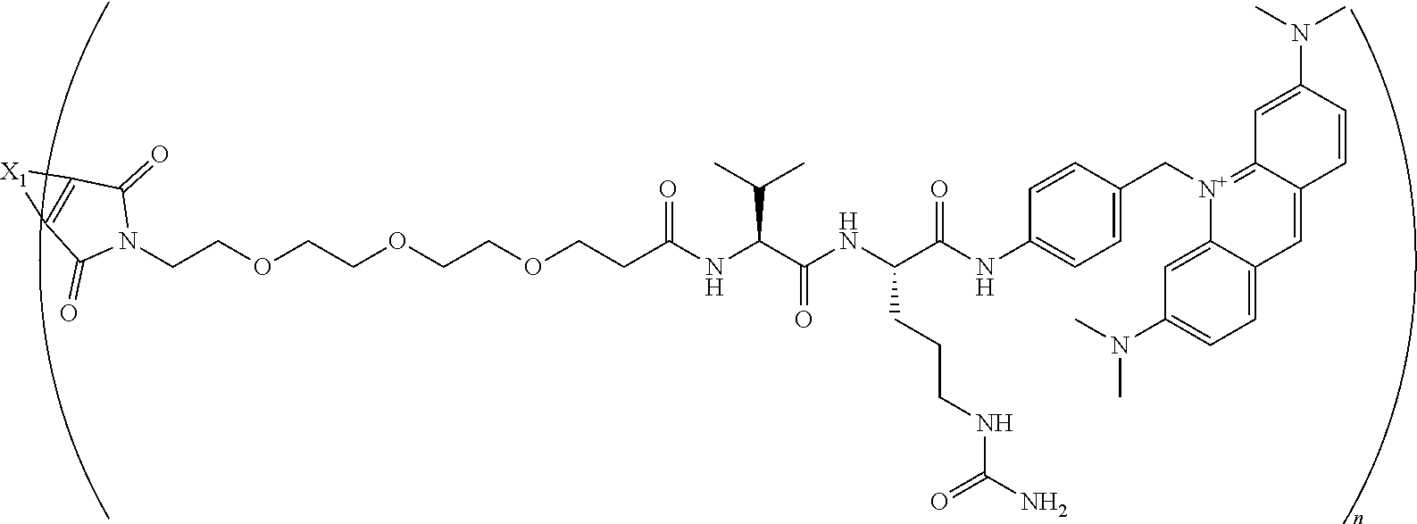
C(COCCOCCOCCC(NC(C(NC(C(NC1=CC=C(C[N+]2=C3C(=CC4=CC=C(N(C)C)C=C24)C=CC(N(C)C)=C3)C=C1)=O)CCCNC(N)=O)=O)C(C)C)=O)N1C(=O)C2=C(C1=O)[X1]2
